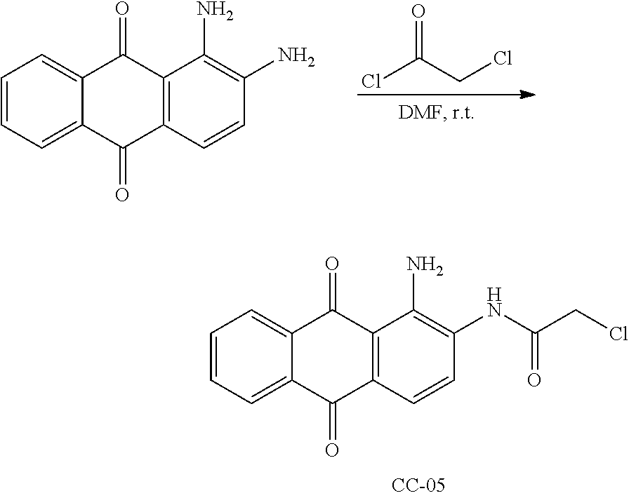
C1=CC=C2C(=C1)C(=O)C1=C(C2=O)C=CC(NC(=O)CCl)=C1N.C1=CC=C2C(=C1)C(=O)C1=C(C2=O)C=CC(N)=C1N.O=C(CCl)Cl
